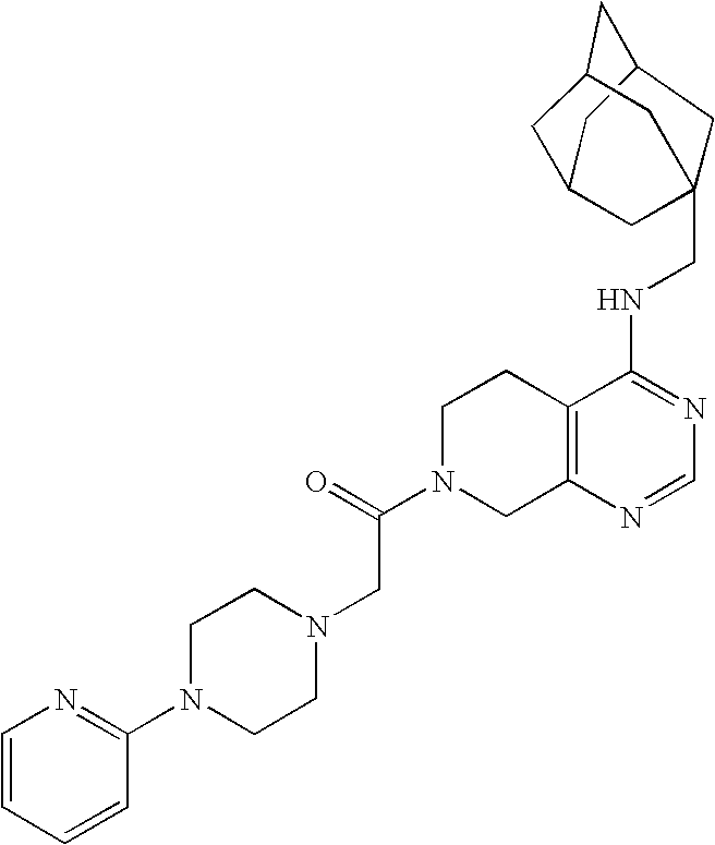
C12=C(N=CN=C1NCC13CC4CC(CC(C4)C1)C3)CN(C(=O)CN1CCN(C3=NC=CC=C3)CC1)CC2
